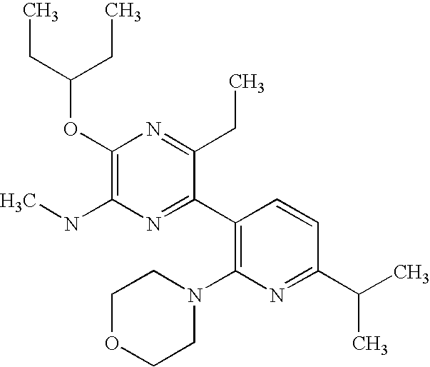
C1(OC(CC)CC)=C(NC)N=C(C2=C(N3CCOCC3)N=C(C(C)C)C=C2)C(CC)=N1
